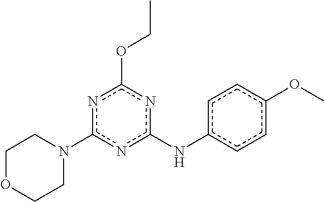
c1(N2CCOCC2)nc(Nc2ccc(OC)cc2)nc(OCC)n1
